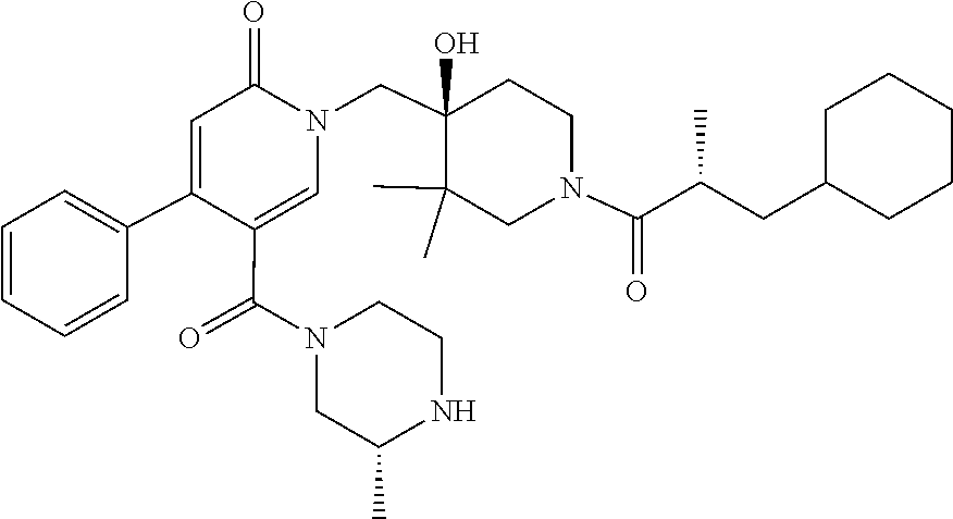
C1CNC(C)CN1C(C1=CN(CC2(O)C(C)(C)CN(C(=O)C(CC3CCCCC3)C)CC2)C(=O)C=C1C1=CC=CC=C1)=O
